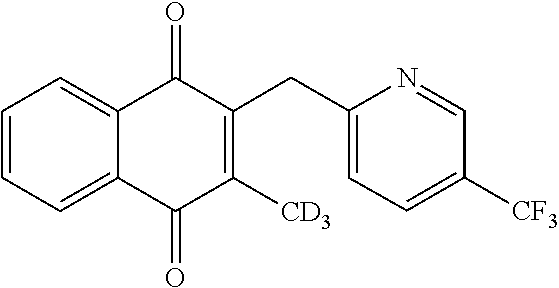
C1=CC=C2C(=O)C(CC3=CC=C([CF3])C=N3)=C([CD3])C(=O)C2=C1
